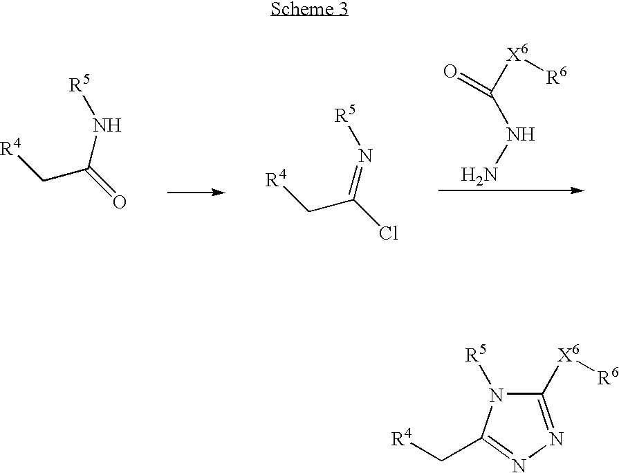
NNC([X6][R6])=O.[R4]CC(=O)N[R5].[R4]CC(Cl)=N[R5].C1([X6][R6])=NN=C(C[R4])N1[R5]
